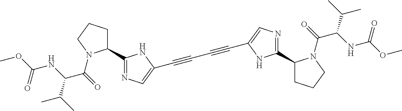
C1N(C(C(NC(OC)=O)C(C)C)=O)C(C2=NC=C(C#CC#CC3=CN=C(C4CCCN4C(C(NC(OC)=O)C(C)C)=O)N3)N2)CC1
